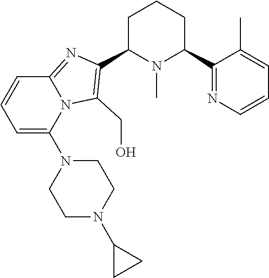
C1C(C2=C(CO)N3C(=N2)C=CC=C3N2CCN(C3CC3)CC2)N(C)C(C2=NC=CC=C2C)CC1
